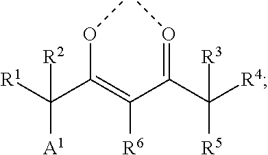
[R1]C(C(=C(C(C([R4])([R3])[R5])=OC)[R6])OC)([R2])[A1]
